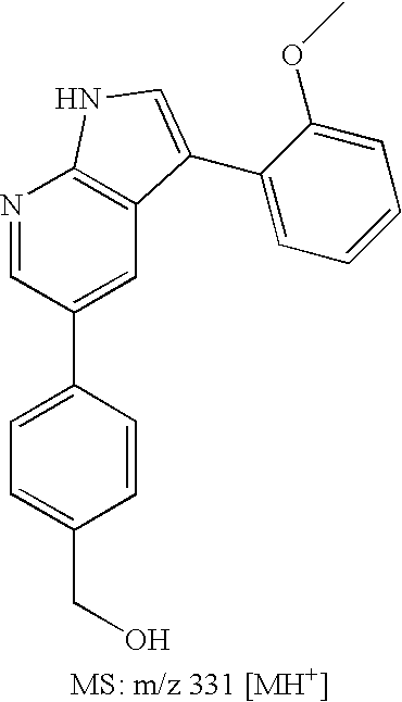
C1=C(C2=CC3=C(N=C2)NC=C3C2=CC=CC=C2OC)C=CC(CO)=C1
